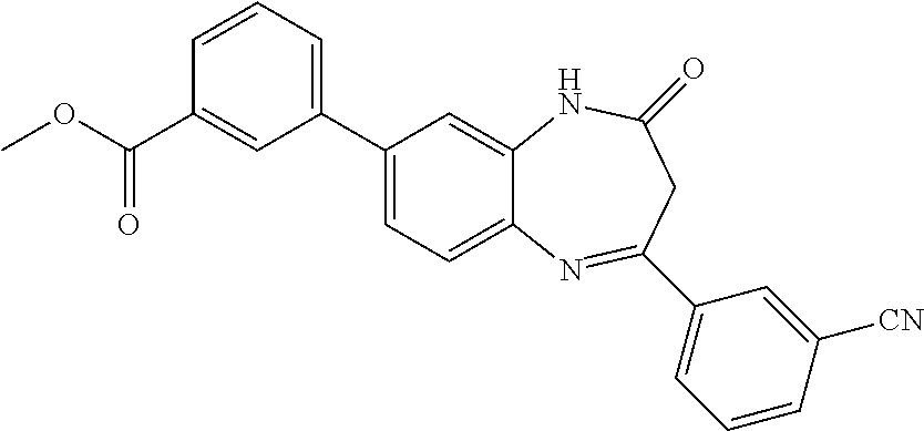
C1(C2=CC=C3C(=C2)NC(=O)CC(C2=CC=CC([CN])=C2)=N3)=CC=CC(C(OC)=O)=C1
